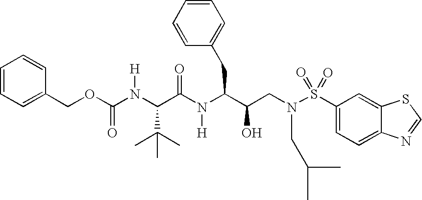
C1=CC(COC(N([H])C(C(=O)N([H])C(CC2=CC=CC=C2)C(O)CN(S(=O)(=O)C2=CC=C3C(=C2)SC=N3)CC(C)C)C(C)(C)C)=O)=CC=C1
